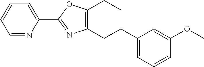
C1=NC(C2=NC3=C(O2)CCC(C2=CC=CC(OC)=C2)C3)=CC=C1
